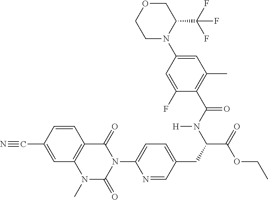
C1=C(C#N)C=CC2=C1N(C)C(=O)N(C1=CC=C(CC(C(=O)OCC)N(C(C3=C(C)C=C(N4C(C(F)(F)F)COCC4)C=C3F)=O)[H])C=N1)C2=O
